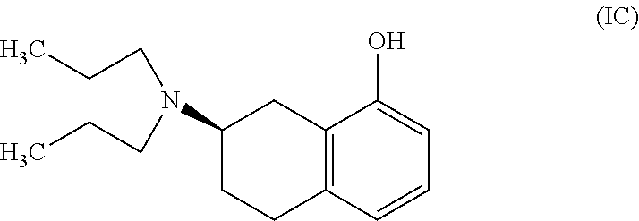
C12=C(C=CC=C1O)CCC(N(CCC)CCC)C2
